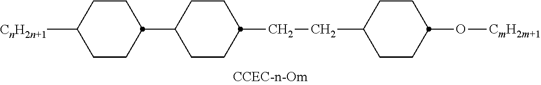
C1CC([CnH2n+1])CCC1C1CCC(CCC2CCC(O[CmH2m+1])CC2)CC1
